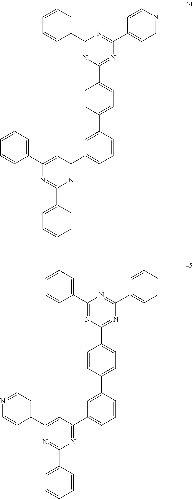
C1=CN=CC=C1C1=NC(C2=CC=CC=C2)=NC(C2=CC=C(C3=CC(C4=NC(C5=CC=CC=C5)=NC(C5=CC=CC=C5)=C4)=CC=C3)C=C2)=N1.C1=CC=CC=C1C1=NC(C2=CC=CC=C2)=NC(C2=CC=C(C3=CC(C4=NC(C5=CC=CC=C5)=NC(C5=CC=NC=C5)=C4)=CC=C3)C=C2)=N1
